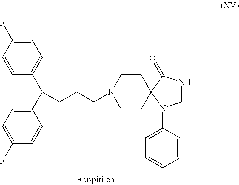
C1=C(F)C=CC(C(C2=CC=C(F)C=C2)CCCN2CCC3(CC2)N(C2=CC=CC=C2)CNC3=O)=C1
